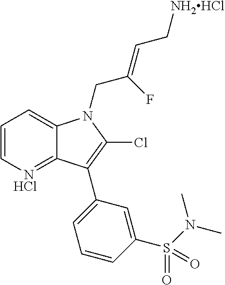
C1=CN=C2C(=C1)N(CC(=CC[NH2HCl])F)C(Cl)=C2C1=CC=CC(S(N(C)C)(=O)=O)=C1.Cl
